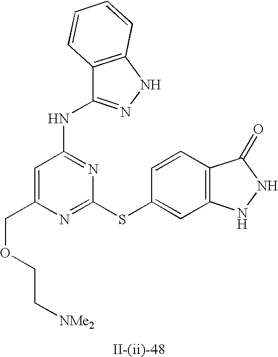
C1=C(COCC[NMe2])N=C(SC2=CC3=C(C=C2)C(=O)NN3)N=C1NC1=NNC2=C1C=CC=C2
